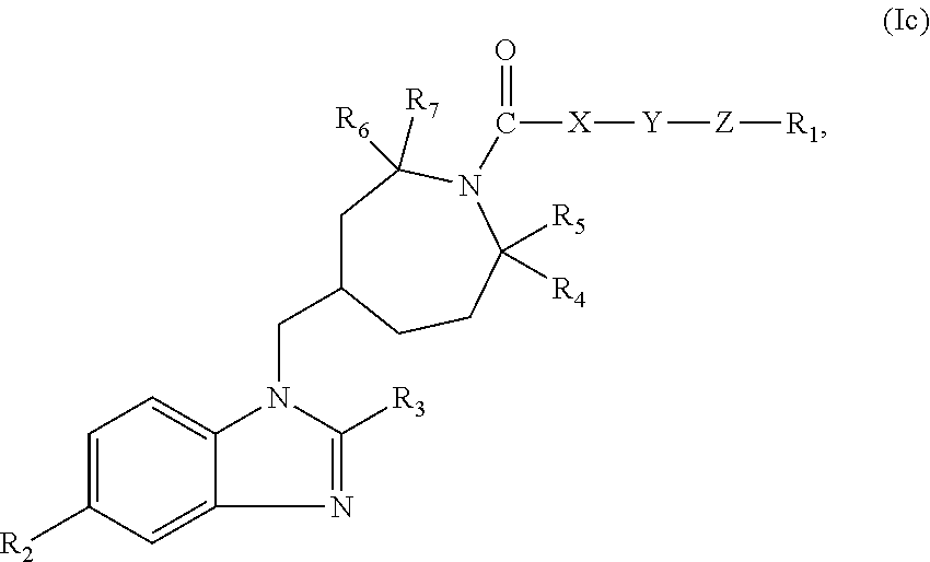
C1=C([R2])C=C2C(=C1)N(CC1CC([R7])([R6])N(C(=O)[X][Y][Z][R1])C([R5])([R4])CC1)C([R3])=N2
